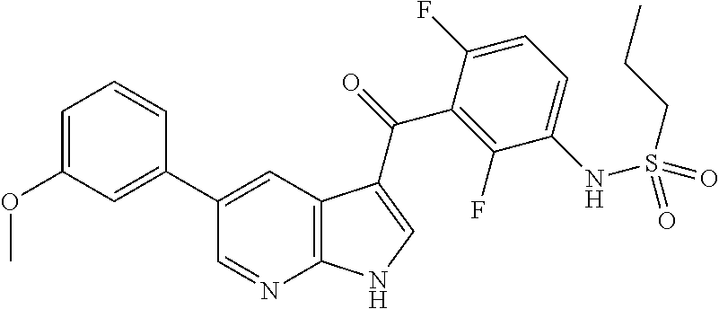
C12=C(C=C(C3=CC(OC)=CC=C3)C=N1)C(C(=O)C1=C(F)C(NS(CCC)(=O)=O)=CC=C1F)=CN2
